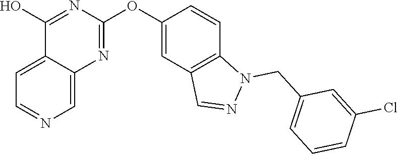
C12=CC=NC=C1N=C(OC1=CC3=C(C=C1)N(CC1=CC=CC(Cl)=C1)N=C3)N=C2O
